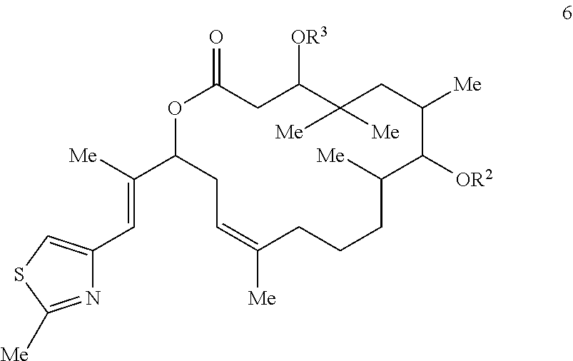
C1(C([Me])=CC2=CSC([Me])=N2)OC(=O)CC([OR3])C([Me])([Me])CC([Me])C([OR2])C([Me])CCCC([Me])=CC1
